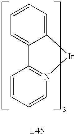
C1=CC=C2C(=C1)[Ir]N1=C2C=CC=C1
